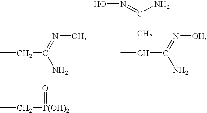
C(C(N)=N[OH])(C)CC(N)=NO.CCC(N)=N[OH].CC[P(OH)2]=O
